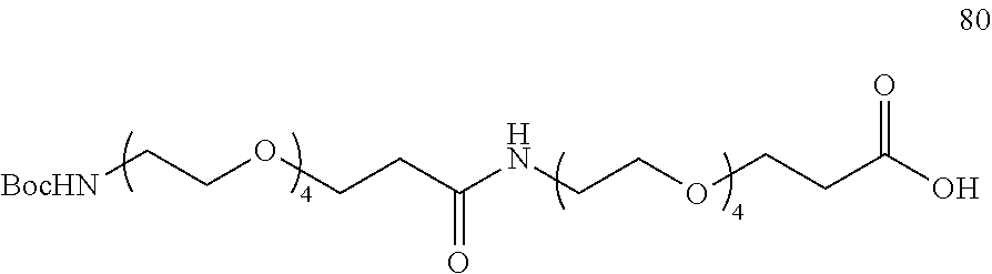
[BocHN]CCOCCC(=O)NCCOCCC(O)=O
